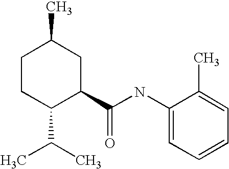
C1CC(C(C)C)C(C(NC2=CC=CC=C2C)=O)CC1C
